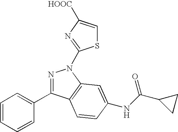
N1=C(C2=CC=CC=C2)C2=C(N1C1=NC([HOOC])=CS1)C=C(NC(=O)C1CC1)C=C2
